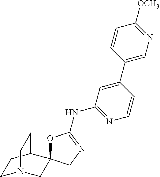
C1N2CC3(C(C1)CC2)OC(NC1=NC=CC(C2=CN=C([OCH3])C=C2)=C1)=NC3
